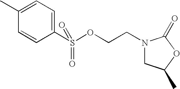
S(OCCN1CC(C)OC1=O)(C1=CC=C(C)C=C1)(=O)=O
